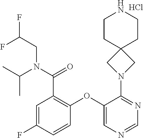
C1=C(F)C=CC(OC2=CN=CN=C2N2CC3(C2)CCNCC3)=C1C(N(C(C)C)CC(F)F)=O.Cl
